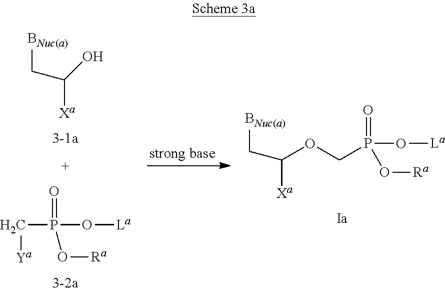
C(P(O[La])(=O)O[Ra])[Ya].[BNuc(a)]CC([Xa])O.C(OCP(O[Ra])(O[La])=O)([Xa])C[BNuc(a)]
